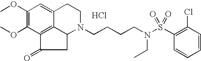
Cl.C12=C3C(OC)=C(OC)C=C1CCN(CCCCN(S(=O)(=O)C1=C(Cl)C=CC=C1)CC)C2CC3=O
